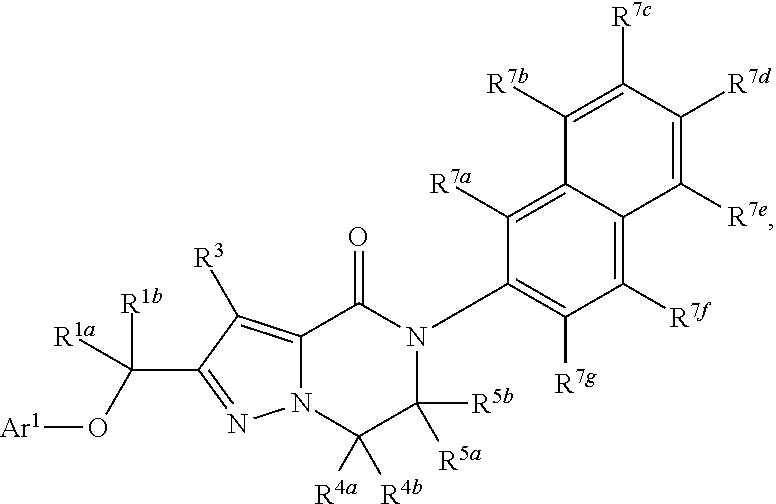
N12C(=C([R3])C(C([R1a])(O[Ar1])[R1b])=N1)C(=O)N(C1=C([R7g])C([R7f])=C3C(=C1[R7a])C([R7b])=C([R7c])C([R7d])=C3[R7e])C([R5a])([R5b])C2([R4a])[R4b]
